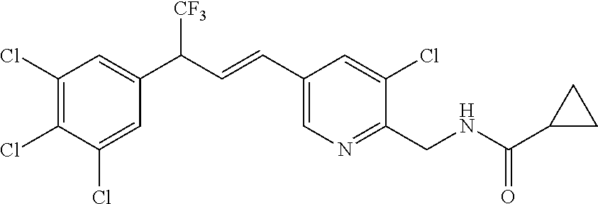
C1(Cl)=C(Cl)C(Cl)=CC(C(C=CC2=CN=C(CNC(C3CC3)=O)C(Cl)=C2)[CF3])=C1
